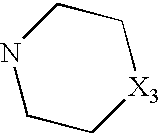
C1C[X3]CCN1
